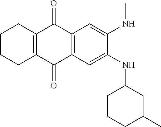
C12=C(C(=O)C3=C(C1=O)C=C(NC1CCCC(C)C1)C(NC)=C3)CCCC2
